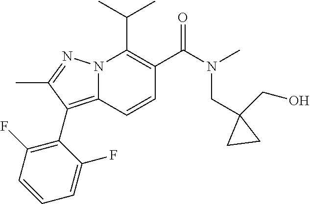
CC(C)C1=C(C(N(C)CC2(CO)CC2)=O)C=CC2=C(C3=C(F)C=CC=C3F)C(C)=NN12
